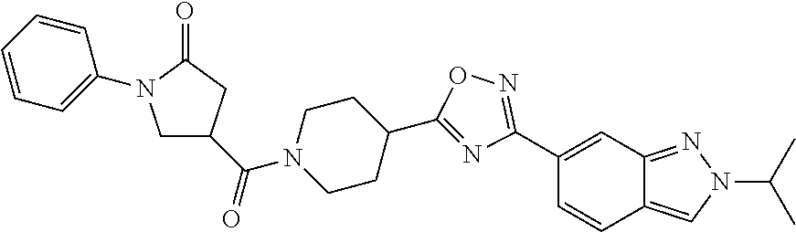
C1CC(C2=NC(C3=CC4=NN(C(C)C)C=C4C=C3)=NO2)CCN1C(=O)C1CN(C2=CC=CC=C2)C(=O)C1
